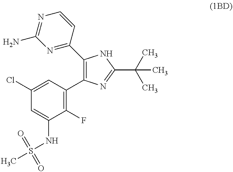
C1=C(Cl)C=C(NS(C)(=O)=O)C(F)=C1C1=C(C2=NC(N)=NC=C2)NC(C(C)(C)C)=N1
